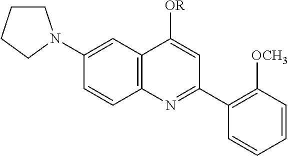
C12=C(C=C(N3CCCC3)C=C1)C([OR])=CC(C1=C([OCH3])C=CC=C1)=N2
